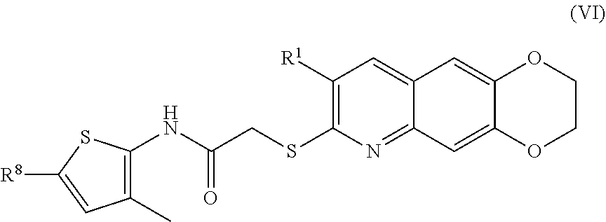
C1([R1])=C(SCC(NC2=C(C)C=C([R8])S2)=O)N=C2C(=C1)C=C1C(=C2)OCCO1
